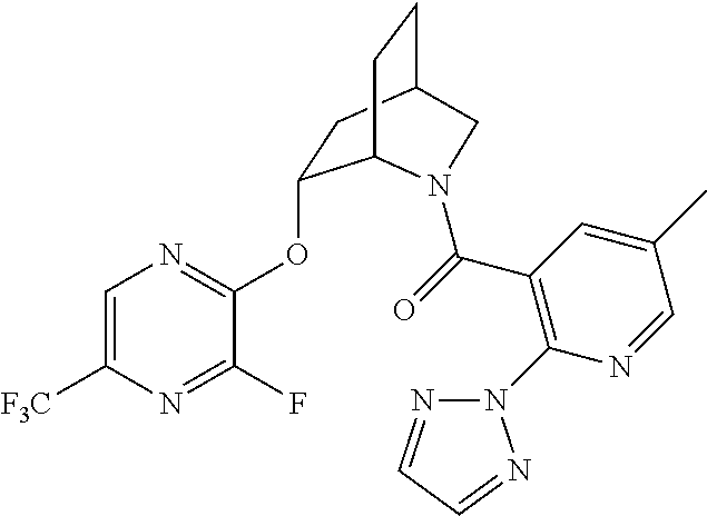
C1=C([F3C])N=C(F)C(OC2CC3CCC2N(C(=O)C2=C(N4N=CC=N4)N=CC(C)=C2)C3)=N1
